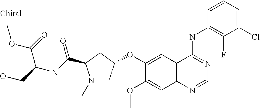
C1(Cl)=CC=CC(NC2=NC=NC3=C2C=C(OC2CN(C)C(C(=O)NC(C(OC)=O)CO)C2)C(OC)=C3)=C1F
